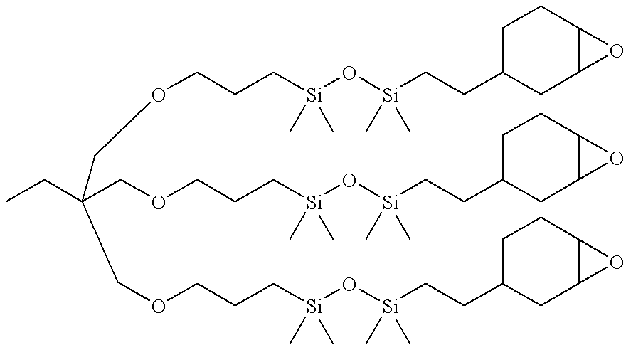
CCC(COCCC[Si](O[Si](CCC1CC2C(CC1)O2)(C)C)(C)C)(COCCC[Si](O[Si](CCC1CC2C(CC1)O2)(C)C)(C)C)COCCC[Si](O[Si](CCC1CC2C(CC1)O2)(C)C)(C)C
